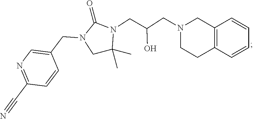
C1C(C)(C)N(CC(CN2CCC3=C(C2)C=CC=C3)O)C(=O)N1CC1=CN=C(C#N)C=C1
